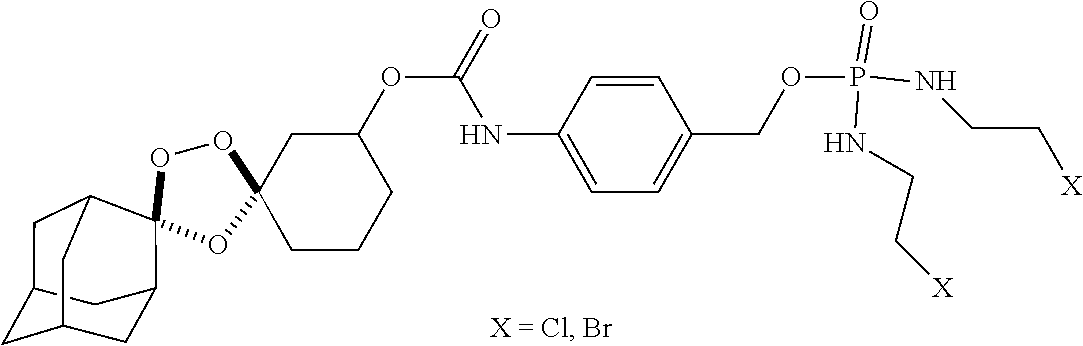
C12(OOC3(C4CC5CC(CC3C5)C4)O1)CC(OC(=O)NC1=CC=C(COP(NCC[X])(=O)NCC[X])C=C1)CCC2
